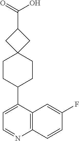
C1(F)=CC2=C(C=C1)N=CC=C2C1CCC2(CC1)CC(C(=O)O)C2
